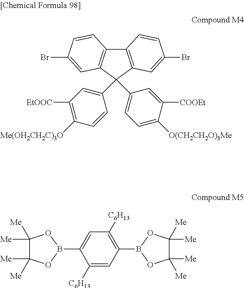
C1([C6H13])=CC(B2OC([Me])([Me])C([Me])([Me])O2)=C([C6H13])C=C1B1OC([Me])([Me])C([Me])([Me])O1.C12=C(C(C3=CC([EtOOC])=C([Me(OH2CH2C)3O])C=C3)(C3=CC=C([O(CH2CH2O)3Me])C([COOEt])=C3)C3=C1C=CC(Br)=C3)C=C(Br)C=C2
